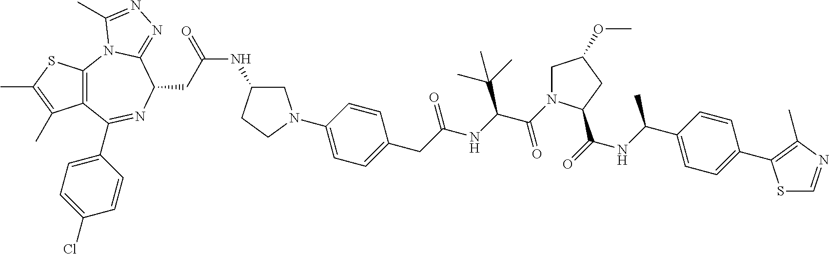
S1C(C)=C(C)C2=C1N1C(=NN=C1C)C(CC(NC1CN(C3=CC=C(CC(NC(C(=O)N4CC(OC)CC4C(=O)NC(C4=CC=C(C5=C(C)N=CS5)C=C4)C)C(C)(C)C)=O)C=C3)CC1)=O)N=C2C1=CC=C(Cl)C=C1
